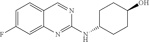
FC1=CC=C2C(=C1)N=C(NC1CCC(O)CC1)N=C2
